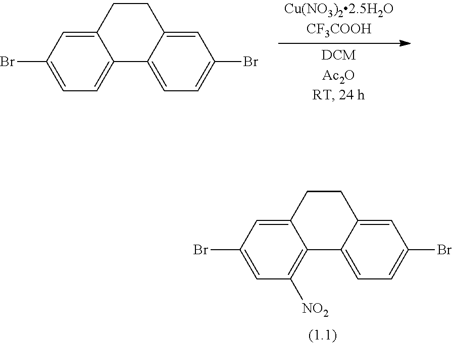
C12=CC(Br)=CC([NO2])=C1C1=CC=C(Br)C=C1CC2.C12=CC(Br)=CC=C1C1=CC=C(Br)C=C1CC2
